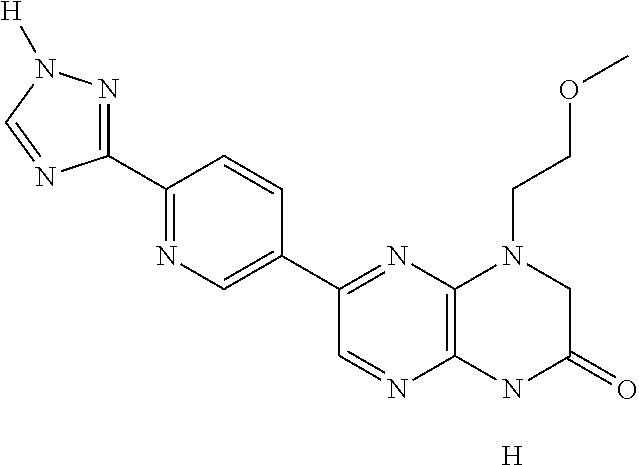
C12=C(NC(=O)CN1CCOC)N=CC(C1=CN=C(C3=NN([H])C=N3)C=C1)=N2.[H]
